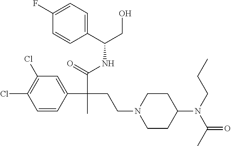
C1=CC(C(C(=O)NC(CO)C2=CC=C(F)C=C2)(CCN2CCC(N(C(C)=O)CCC)CC2)C)=CC(Cl)=C1Cl
